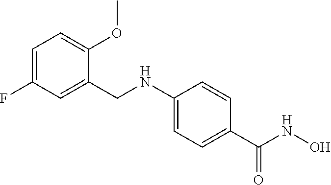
C1=C(F)C=C(CNC2=CC=C(C(NO)=O)C=C2)C(OC)=C1
